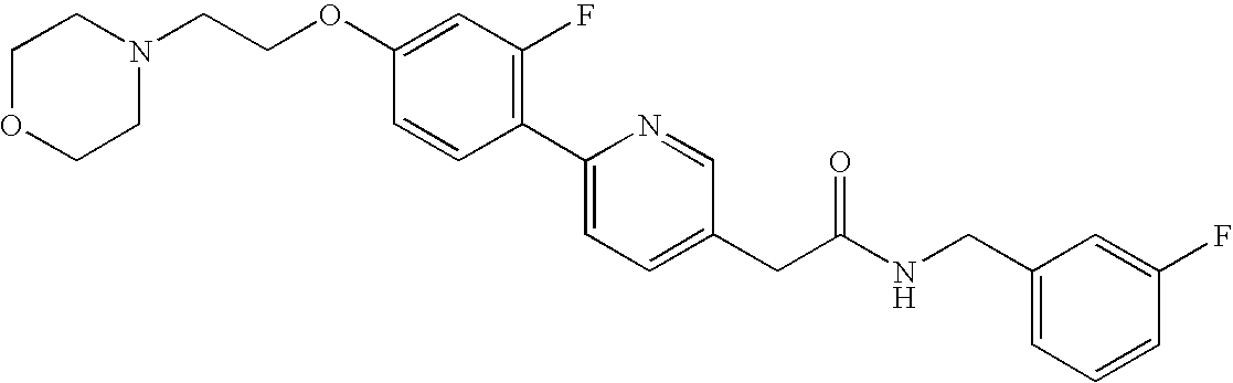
C(OC1=CC(F)=C(C2=CC=C(CC(NCC3=CC=CC(F)=C3)=O)C=N2)C=C1)CN1CCOCC1
